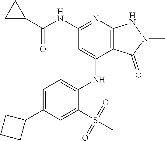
O=C(NC1=NC2=C(C(NC3=CC=C(C4CCC4)C=C3S(C)(=O)=O)=C1)C(=O)N(C)N2)C1CC1
